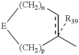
c1(C)([R39])c[(CH2)n][E][(CH2)p]1
